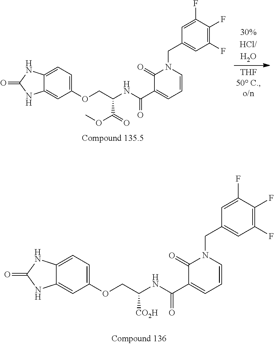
N(C(C1=CC=CN(CC2=CC(F)=C(F)C(F)=C2)C1=O)=O)C(COC1=CC=C2C(=C1)NC(=O)N2)[CO2H].N(C(C1=CC=CN(CC2=CC(F)=C(F)C(F)=C2)C1=O)=O)C(COC1=CC=C2C(=C1)NC(=O)N2)C(=O)OC
